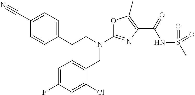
N(C1=NC(C(=O)NS(=O)(=O)C)=C(C)O1)(CC1=CC=C(F)C=C1Cl)CCC1=CC=C(C#N)C=C1
